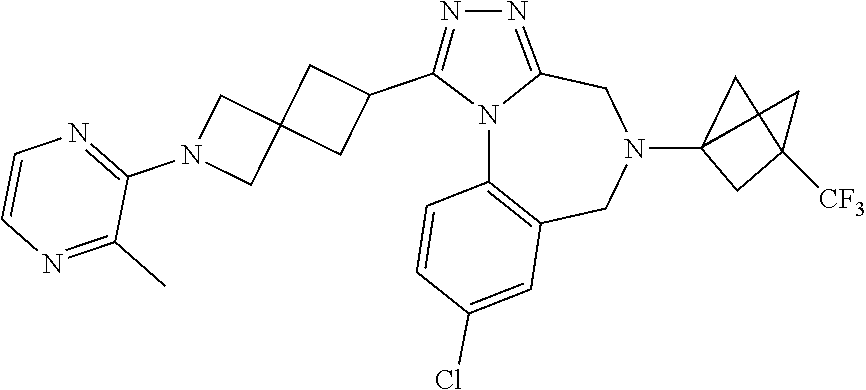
N12C3=C(CN(C4CC(C)([CF3])C4)CC1=NN=C2C1CC2(C1)CN(C1=NC=CN=C1C)C2)C=C(Cl)C=C3
